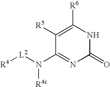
[L2](N(C1=NC(=O)NC([R6])=C1[R5])[R4c])[R4]
